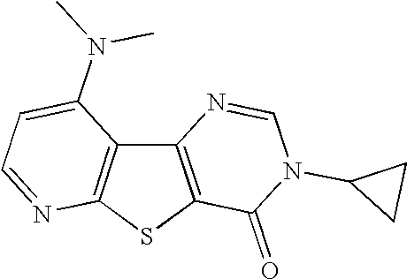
C12=C(SC3=C1C(N(C)C)=CC=N3)C(=O)N(C1CC1)C=N2
